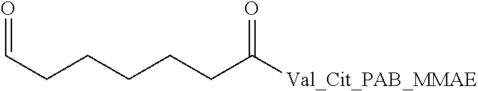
C(CCCC([Val_Cit_PAB_MMAE])=O)CC=O
